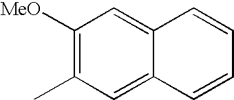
C1([MeO])=C(C)C=C2C(=C1)C=CC=C2
